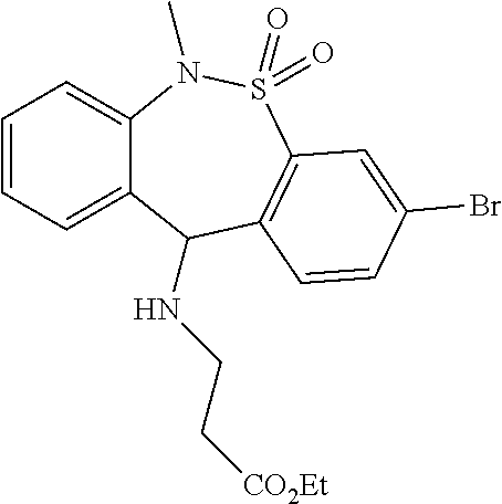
C12=CC=CC=C1C(NCC[CO2Et])C1=C(S(=O)(=O)N2C)C=C(Br)C=C1
